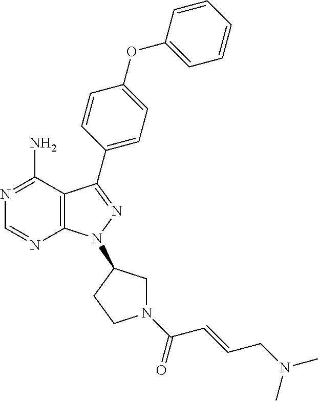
C12=C(C(N)=NC=N1)C(C1=CC=C(OC3=CC=CC=C3)C=C1)=NN2C1CN(C(=O)C=CCN(C)C)CC1
